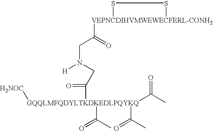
[VEPNCDIHVMWEWECFERL-CONH2]1(C(CN([H])CC(=O)[GQQLMFQDYLTKDKEDLPQYKQ]([H2NOC])(C(=O)C)(C(=O)C)C(C)=O)=O)SS1
